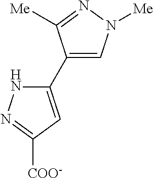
C1(C2=CC([COO-])=NN2)=CN([Me])N=C1[Me]
